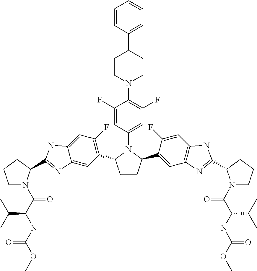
C1CC(C2=CC3=C(C=C2F)NC(C2CCCN2C(C(NC(OC)=O)C(C)C)=O)=N3)N(C2=CC(F)=C(N3CCC(C4=CC=CC=C4)CC3)C(F)=C2)C1C1=C(F)C=C2C(=C1)N=C(C1N(C(C(NC(OC)=O)C(C)C)=O)CCC1)N2
